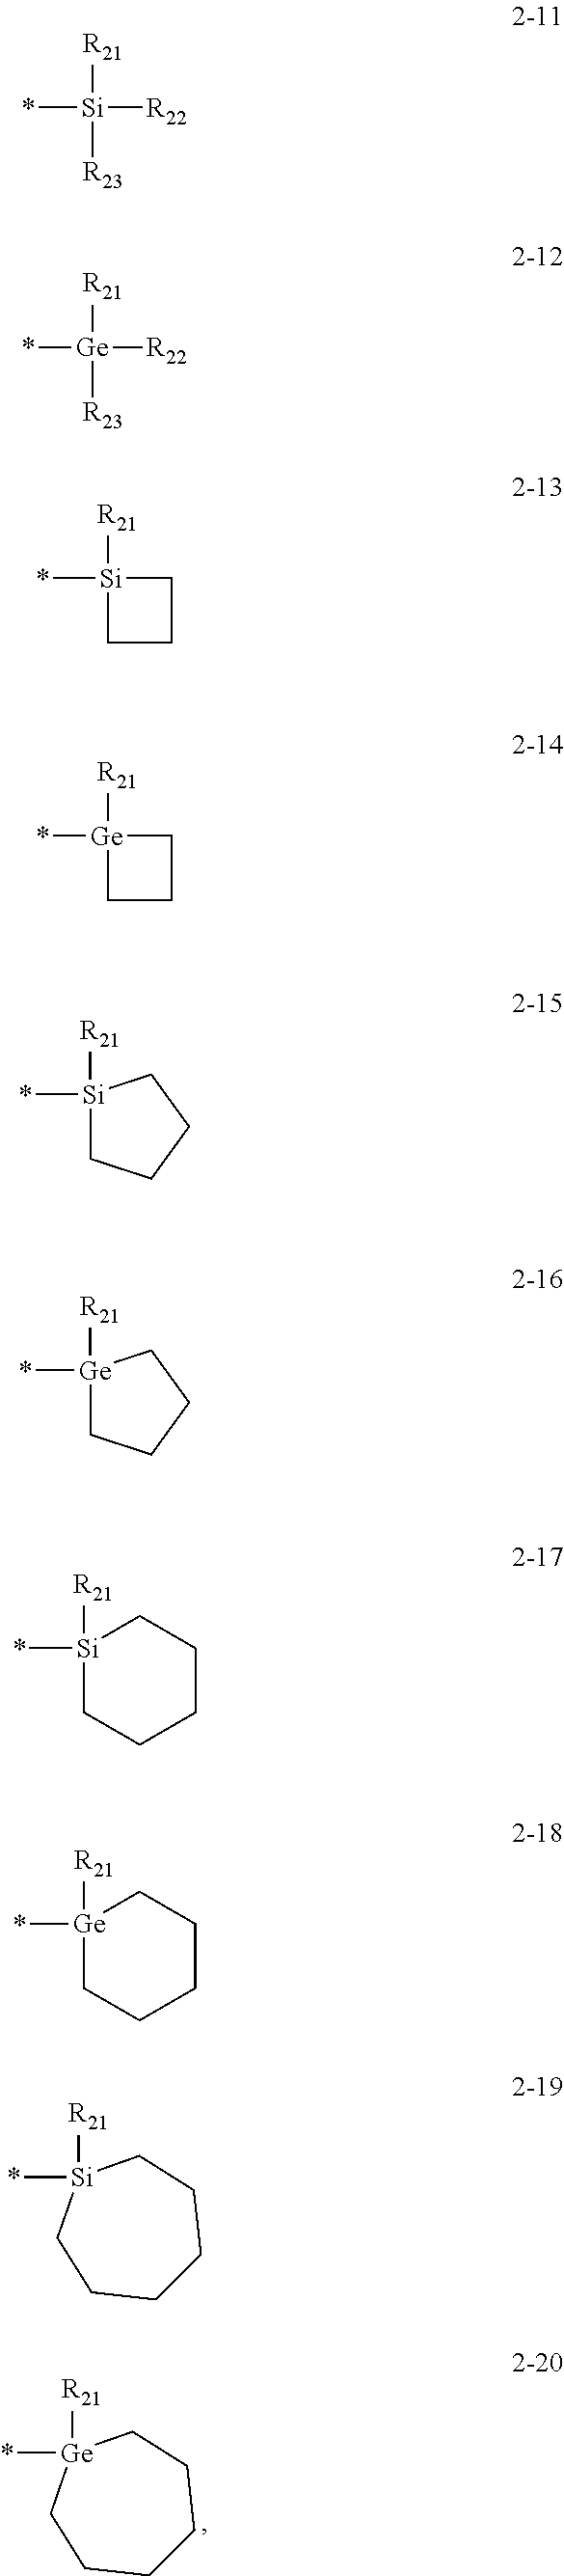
[Ge]1(*)([R21])CCCCCC1.[R21][Si](*)([R23])[R22].[R21][Ge](*)([R23])[R22].C1[Si]([R21])(*)CC1.C1[Ge]([R21])(*)CC1.[Si]1(*)([R21])CCCC1.[Ge]1(*)([R21])CCCC1.[Si]1(*)([R21])CCCCC1.[Ge]1(*)([R21])CCCCC1.[Si]1(*)([R21])CCCCCC1
